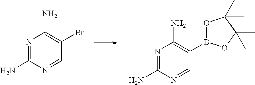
N1=C(N)N=CC(Br)=C1N.N1=C(N)N=CC(B2OC(C)(C)C(C)(C)O2)=C1N
